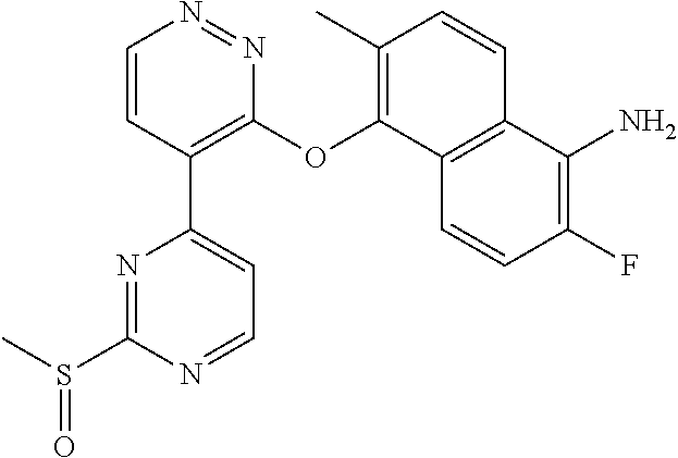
CS(C1=NC(C2=C(OC3=C(C)C=CC4=C3C=CC(F)=C4N)N=NC=C2)=CC=N1)=O
